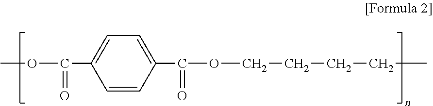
C1=CC(C(=O)OCCCCC)=CC=C1C(=O)OC
